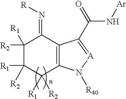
C1([R2])([R1])C([R1])([R2])C([R1])([R2])C2=C(C1=N[R])C(C(N[Ar])=O)=[A]N2[R40]
